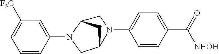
C1(N2C3CC(C2)N(C2=CC=C(C([NHOH])=O)C=C2)C3)=CC([CF3])=CC=C1
